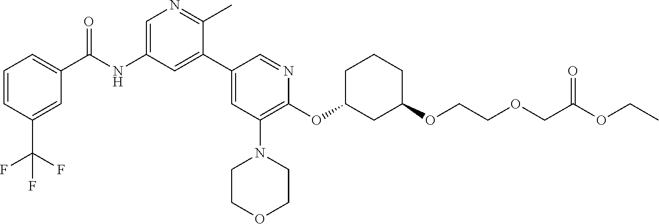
C1CCC(OC2=C(N3CCOCC3)C=C(C3=CC(NC(=O)C4=CC=CC(C(F)(F)F)=C4)=CN=C3C)C=N2)CC1OCCOCC(OCC)=O
